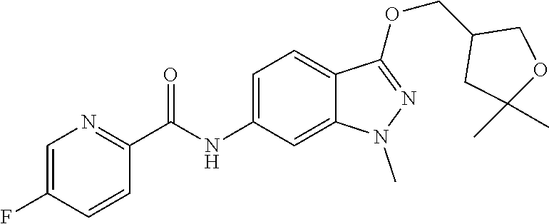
C(NC1=CC=C2C(=C1)N(C)N=C2OCC1CC(C)(C)OC1)(C1=NC=C(F)C=C1)=O
